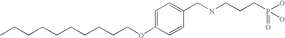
CCCCCCCCCCOC1=CC=C(CNCCCP(O)(O)=O)C=C1
